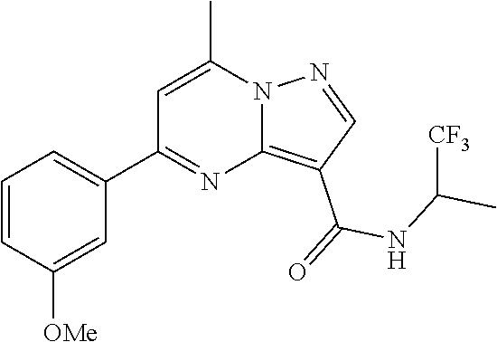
C12=C(C(=O)NC(C)[CF3])C=NN1C(C)=CC(C1=CC=CC([OMe])=C1)=N2
